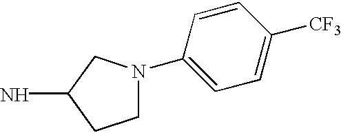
C1N(C2=CC=C([CF3])C=C2)CC(N)C1
